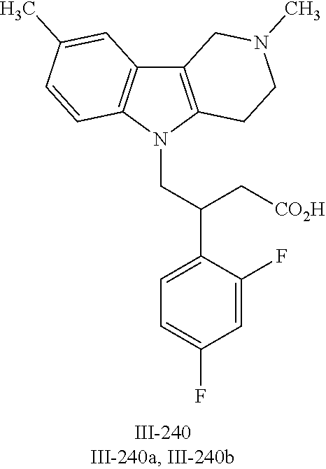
N1(CC(C2=CC=C(F)C=C2F)C[CO2H])C2=C(C3=C1C=CC(C)=C3)CN(C)CC2
